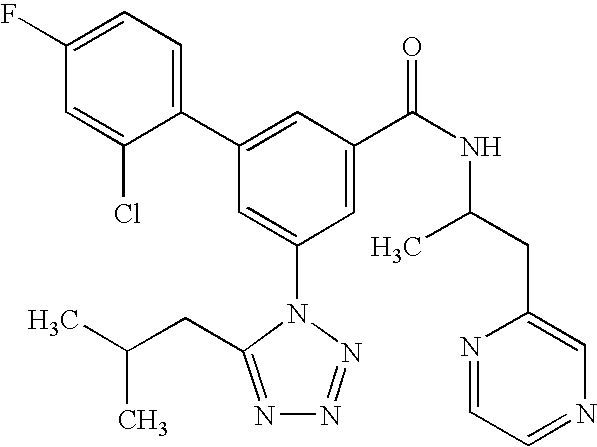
C1(C2=CC(C(NC(C)CC3=CN=CC=N3)=O)=CC(N3C(CC(C)C)=NN=N3)=C2)=CC=C(F)C=C1Cl
